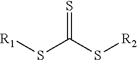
[R1]SC(S[R2])=S
